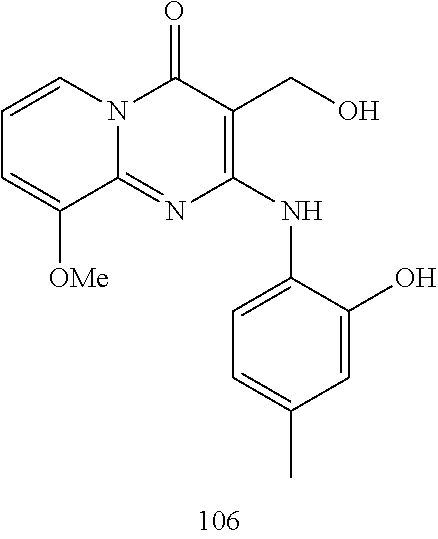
C1=CC=C([OMe])C2=NC(NC3=CC=C(C)C=C3O)=C(CO)C(=O)N12
